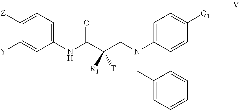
C1(N(CC([R1])(C(NC2=CC=C([Z])C([Y])=C2)=O)[T])CC2=CC=CC=C2)=CC=C([Q1])C=C1
